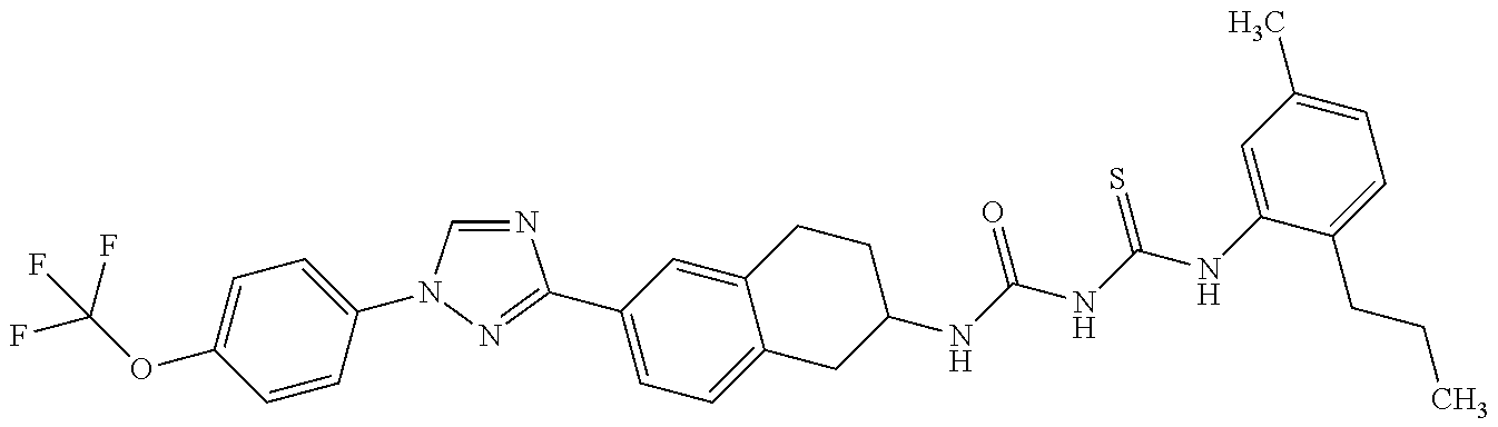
FC(OC1=CC=C(N2C=NC(C3=CC=C4C(=C3)CCC(NC(NC(NC3=CC(C)=CC=C3CCC)=S)=O)C4)=N2)C=C1)(F)F
